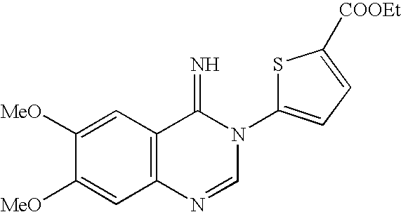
C1([MeO])=CC2=C(C=C1[MeO])N=CN(C1=CC=C([COOEt])S1)C2=N
